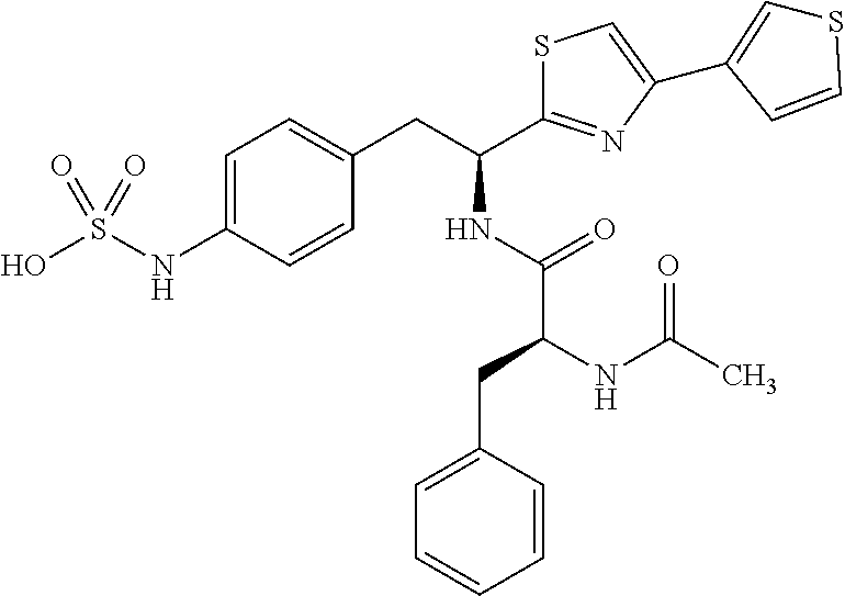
C1=C(NS(O)(=O)=O)C=CC(CC(C2=NC(C3=CSC=C3)=CS2)NC(=O)C(NC(C)=O)CC2=CC=CC=C2)=C1
